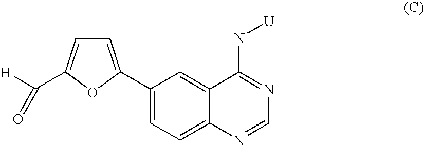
C1=C(C2=CC=C3C(=C2)C(N[U])=NC=N3)OC(C([H])=O)=C1
